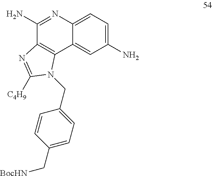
C1(N)=NC2=CC=C(N)C=C2C2=C1N=C([C4H9])N2CC1=CC=C(C[BocHN])C=C1
